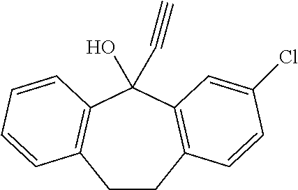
C12=C(C(O)(C#C)C3=C(C=CC=C3)CC1)C=C(Cl)C=C2
